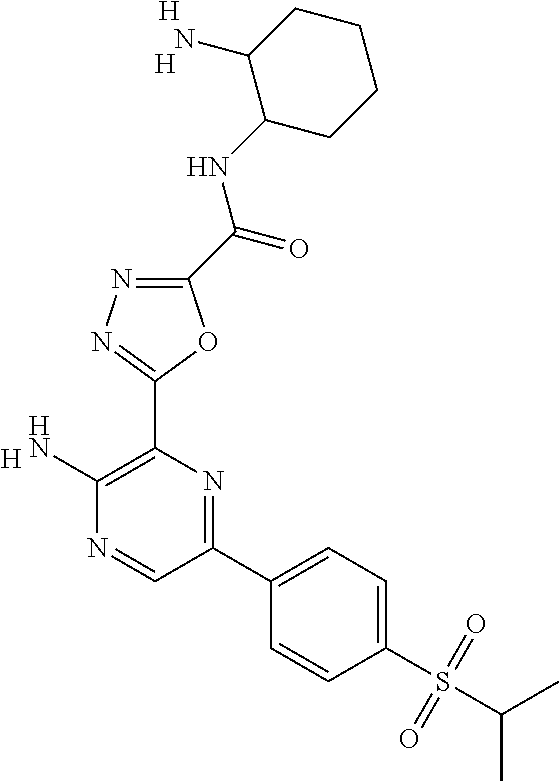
[H].C1(N)=C(C2=NN=C(C(NC3C(N)CCCC3)=O)O2)N=C(C2=CC=C(S(C(C)C)(=O)=O)C=C2)C=N1.[H].[H]
